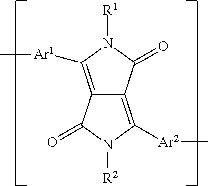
C12=C([Ar1]C)N([R1])C(=O)C1=C([Ar2]C)N([R2])C2=O
